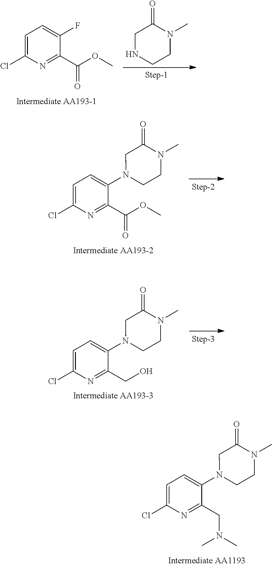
C1=C(Cl)N=C(C(=O)OC)C(F)=C1.C1NCCN(C)C1=O.C1=C(Cl)N=C(C(=O)OC)C(N2CCN(C)C(=O)C2)=C1.C1=C(Cl)N=C(CO)C(N2CCN(C)C(=O)C2)=C1.C1=C(Cl)N=C(CN(C)C)C(N2CCN(C)C(=O)C2)=C1
